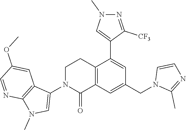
C12=C(C=C(CN3C(C)=NC=C3)C=C1C1=CN(C)N=C1[CF3])C(=O)N(C1=CN(C)C3=C1C=C(OC)C=N3)CC2
